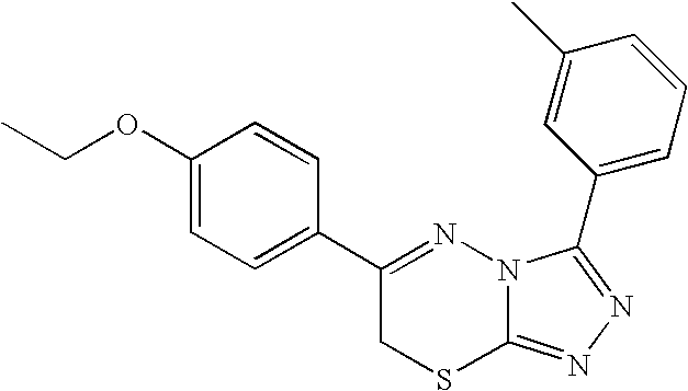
C1=C(OCC)C=CC(C2=NN3C(=NN=C3C3=CC=CC(C)=C3)SC2)=C1
